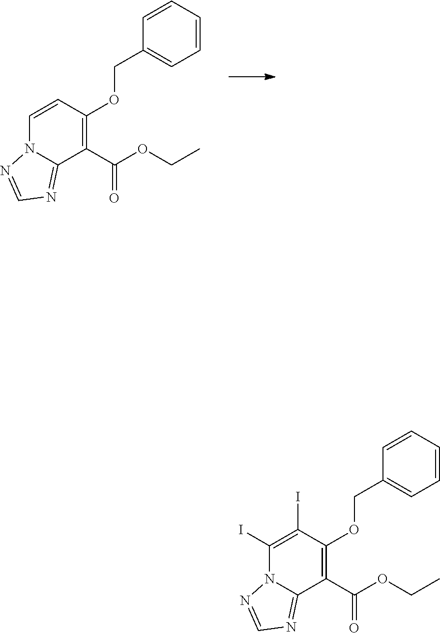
C1=CC(OCC2=CC=CC=C2)=C(C(OCC)=O)C2=NC=NN12.C1(I)=C(I)C(OCC2=CC=CC=C2)=C(C(OCC)=O)C2=NC=NN12
